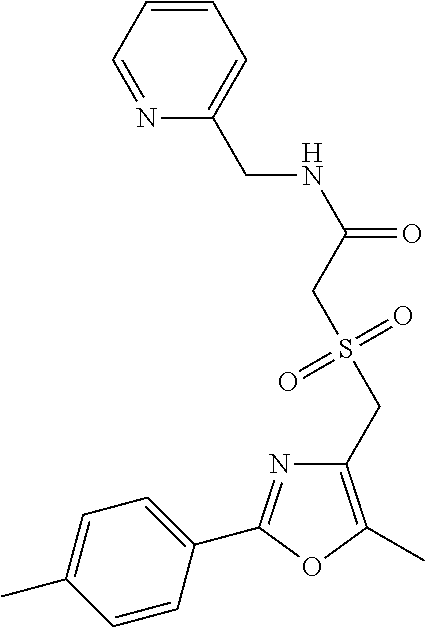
C1=C(C)C=CC(C2=NC(CS(CC(NCC3=CC=CC=N3)=O)(=O)=O)=C(C)O2)=C1
